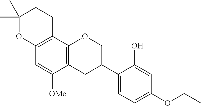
C1(C)(C)OC2=C(CC1)C1=C(C([OMe])=C2)CC(C2=CC=C(OCC)C=C2O)CO1
